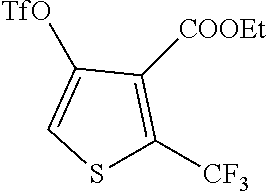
[TfO]C1=CSC([CF3])=C1[COOEt]
